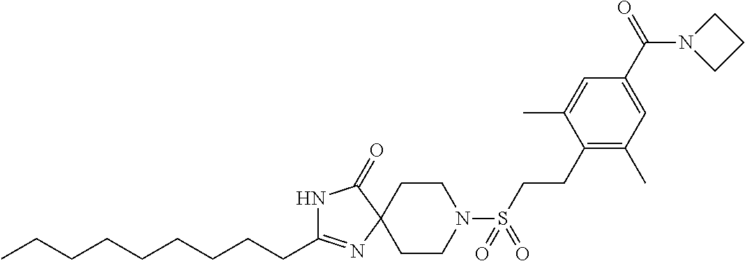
C(CCCCCCCC)C1=NC2(C(=O)N1)CCN(S(=O)(=O)CCC1=C(C)C=C(C(=O)N3CCC3)C=C1C)CC2
